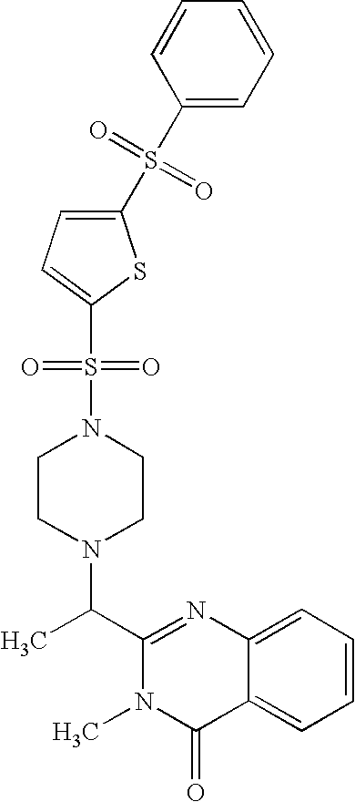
C1(C(N2CCN(S(=O)(=O)C3=CC=C(S(C4=CC=CC=C4)(=O)=O)S3)CC2)C)=NC2=CC=CC=C2C(=O)N1C
